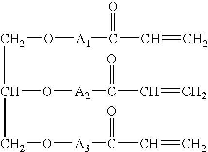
C(O[A1]C(C=C)=O)C(O[A2]C(C=C)=O)CO[A3]C(C=C)=O
